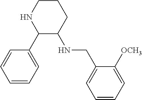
C1(C2C(NCC3=CC=CC=C3[OCH3])CCCN2)=CC=CC=C1
